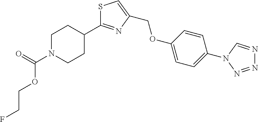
C1(C2=NC(COC3=CC=C(N4C=NN=N4)C=C3)=CS2)CCN(C(=O)OCCF)CC1
